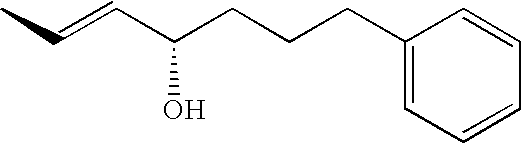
CC=CC(CCCC1=CC=CC=C1)O
